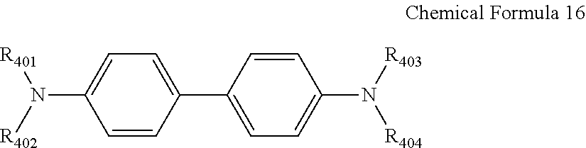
C1=CC(C2=CC=C(N([R403])[R404])C=C2)=CC=C1N([R402])[R401]
